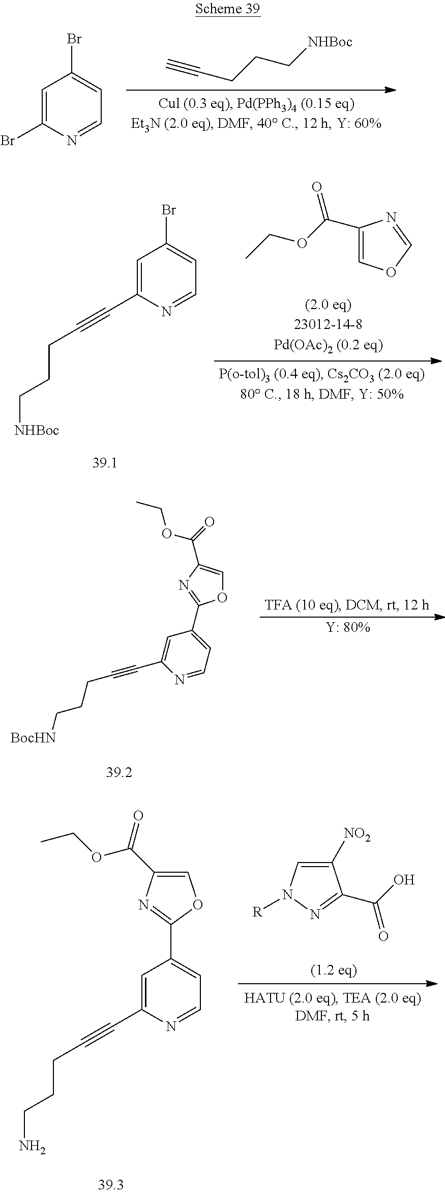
C1=C(Br)N=CC=C1Br.C(CCC[NHBoc])#C.C1(C(OCC)=O)=COC=N1.C1=C(C#CCCC[NHBoc])N=CC=C1Br.C1=C(C#CCCC[BocHN])N=CC=C1C1=NC(C(OCC)=O)=CO1.C1([NO2])=CN([R])N=C1C(O)=O.C1=C(C#CCCCN)N=CC=C1C1=NC(C(OCC)=O)=CO1
